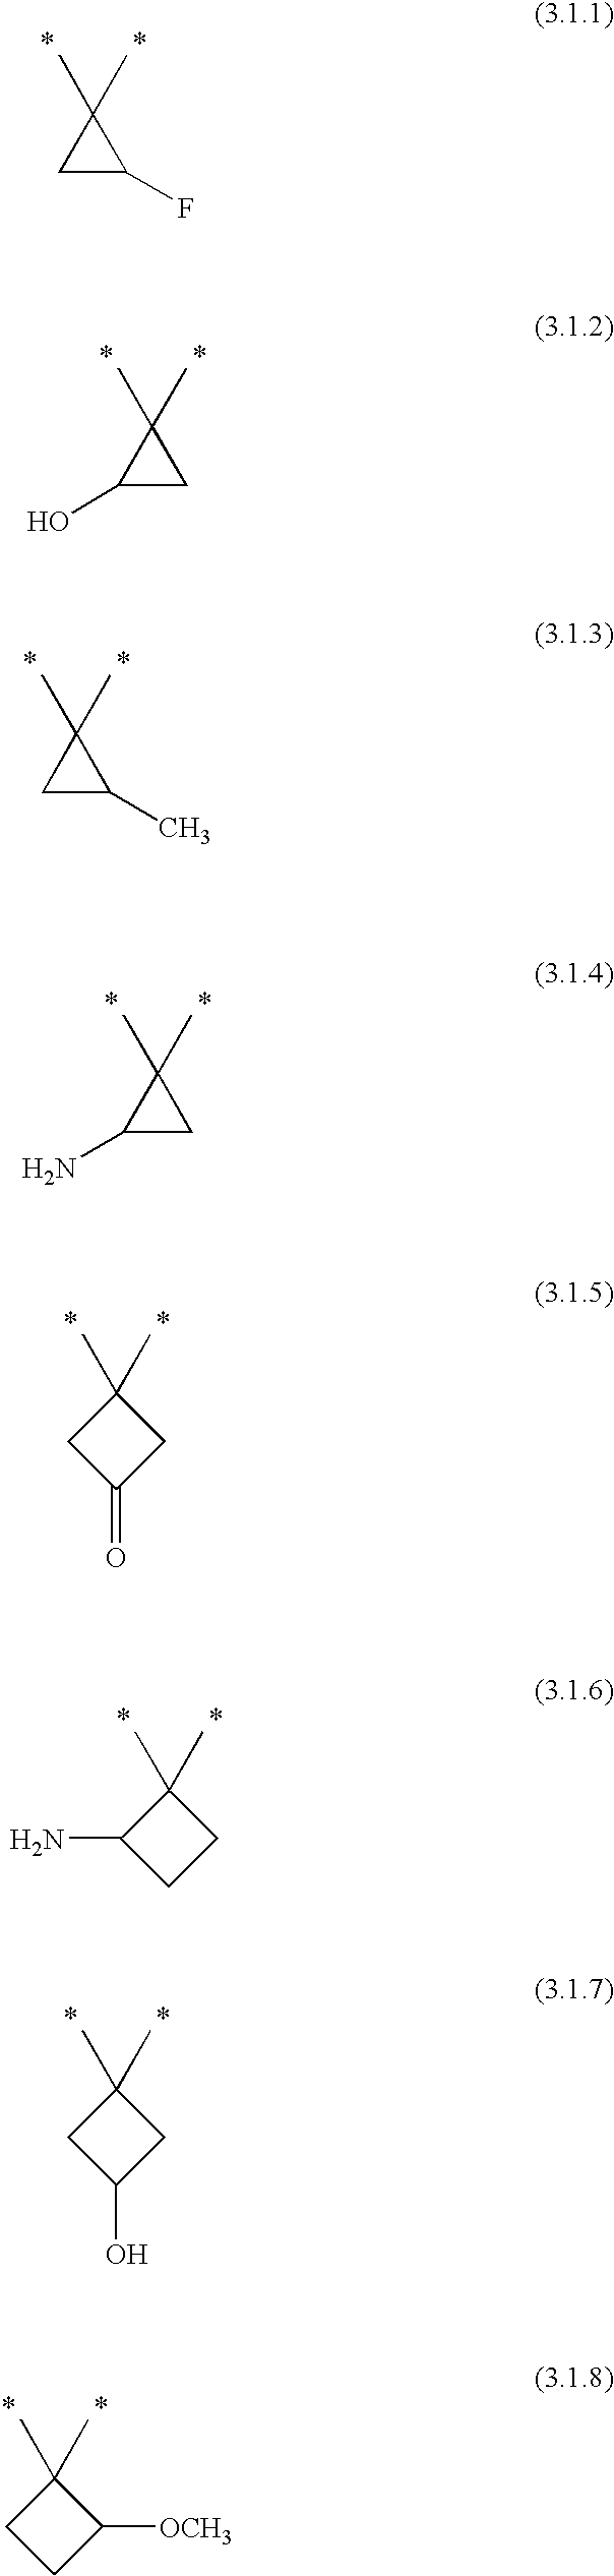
C1C(F)C1(C)C.C1(O)CC1(C)C.C1C(C)C1(C)C.C1(N)CC1(C)C.C1(C)(C)CC(=O)C1.C1(C)(C)C(N)CC1.C1(C)(C)CC(O)C1.C1(C)(C)CCC1[OCH3]
